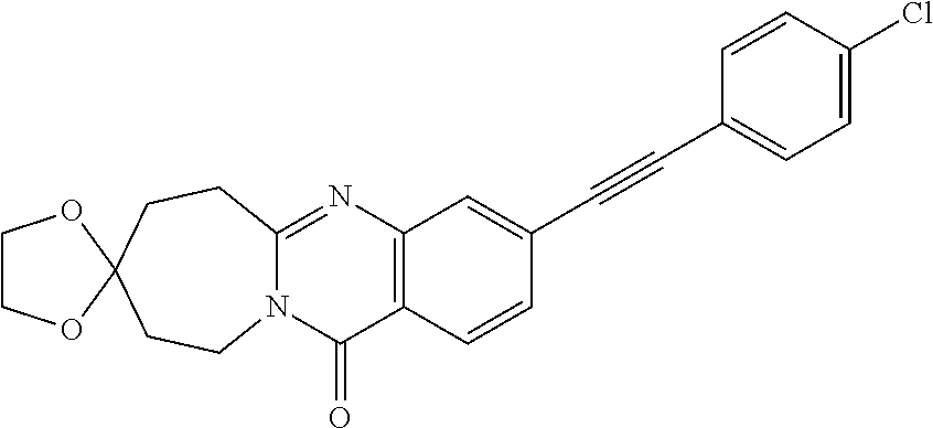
N12C(=NC3=C(C1=O)C=CC(C#CC1=CC=C(Cl)C=C1)=C3)CCC1(CC2)OCCO1
